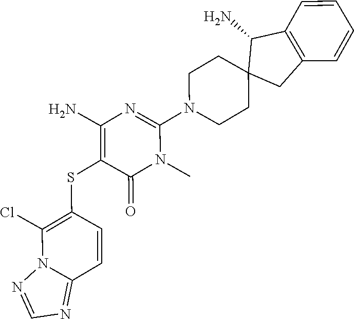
C12=C(C=CC=C1)CC1(C2N)CCN(C2=NC(N)=C(SC3=C(Cl)N4C(=NC=N4)C=C3)C(=O)N2C)CC1
